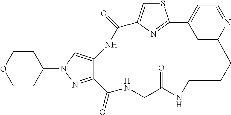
S1C=C2N=C1C1=CC=NC(=C1)CCCNC(=O)CNC(=O)C1=NN(C3CCOCC3)C=C1NC2=O
